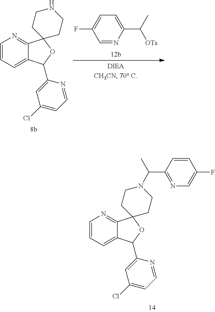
C1=CC=C2C(=N1)C1(OC2C2=CC(Cl)=CC=N2)CCN(C(C2=NC=C(F)C=C2)C)CC1.C1=CC=C2C(=N1)C1(OC2C2=CC(Cl)=CC=N2)CCNCC1.C1=NC(C(C)[OTs])=CC=C1F
